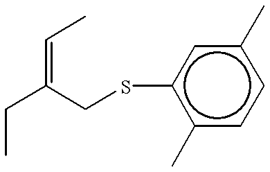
C(=C(CSc1c(C)ccc(C)c1)CC)C
